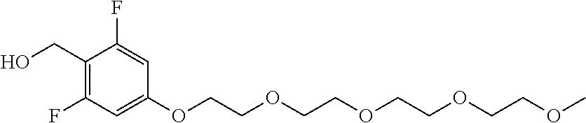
C1(CO)=C(F)C=C(OCCOCCOCCOCCOC)C=C1F
